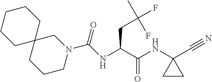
N(C1(C#N)CC1)C(C(CC(F)(C)F)NC(N1CCCC2(C1)CCCCC2)=O)=O
